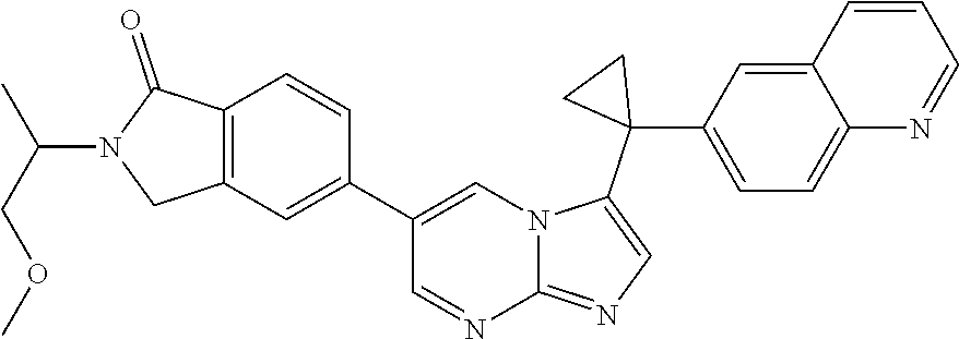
C12=C(C=C(C3=CN4C(=NC=C4C4(C5=CC=C6C(=C5)C=CC=N6)CC4)N=C3)C=C1)CN(C(COC)C)C2=O
